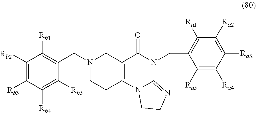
O=C1N(CC2=C([Ra1])C([Ra2])=C([Ra3])C([Ra4])=C2[Ra5])C2=NCCN2C2=C1CN(CC1=C([Rb1])C([Rb2])=C([Rb3])C([Rb4])=C1[Rb5])CC2
